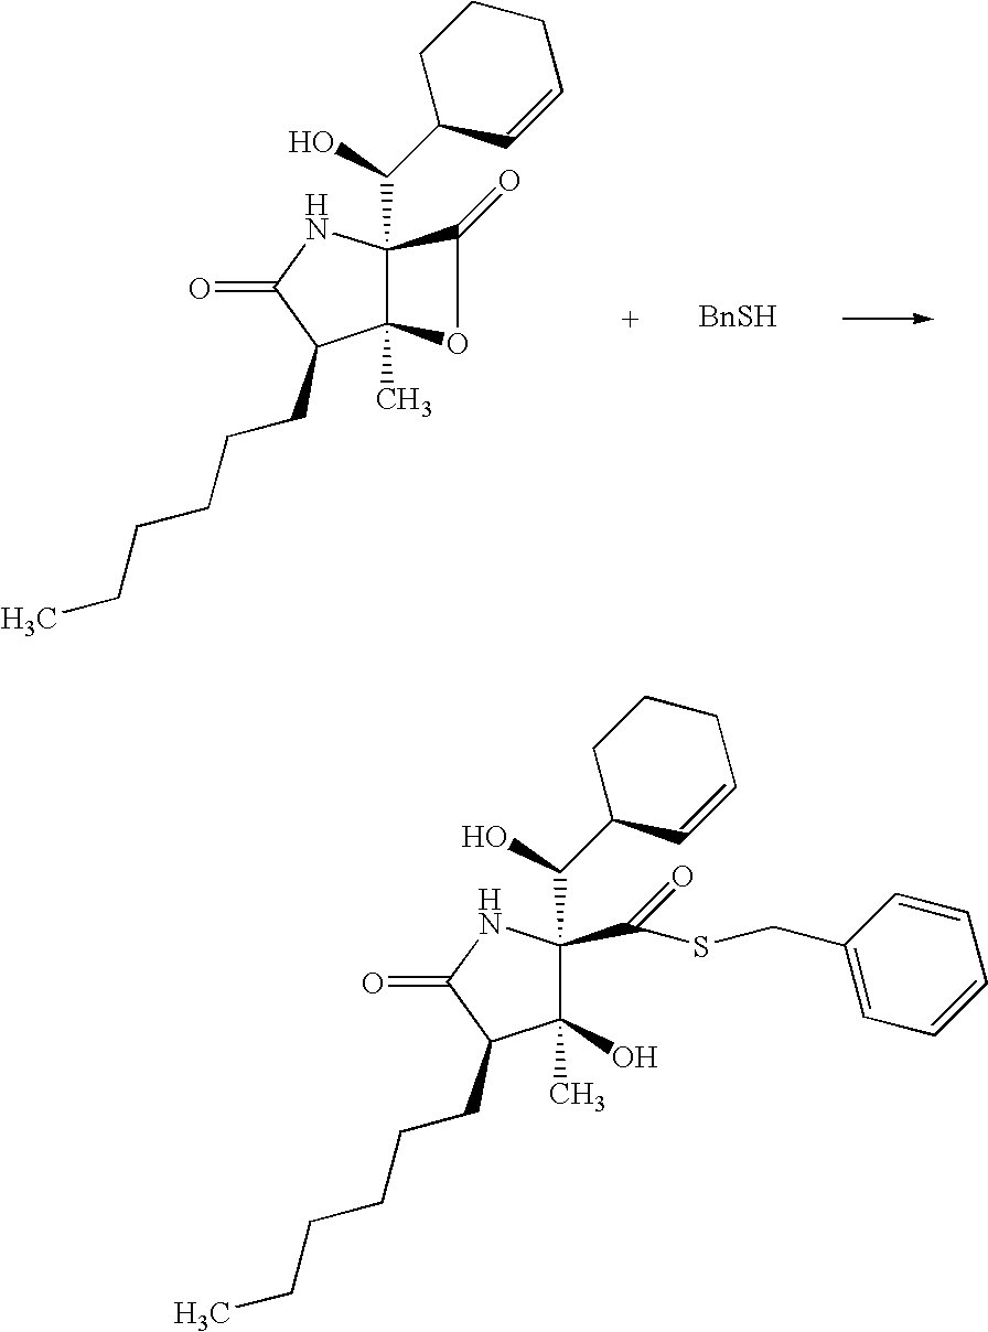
C12(C)C(C(O)C3C=CCCC3)(NC(=O)C1CCCCCC)C(=O)O2.[BnSH].C1(O)(C)C(C(O)C2C=CCCC2)(C(SCC2=CC=CC=C2)=O)NC(=O)C1CCCCCC
